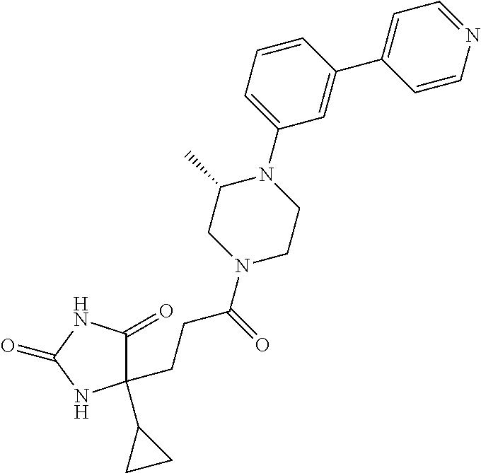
C1(C2CC2)(CCC(N2CCN(C3=CC=CC(C4=CC=NC=C4)=C3)C(C)C2)=O)C(=O)NC(=O)N1
